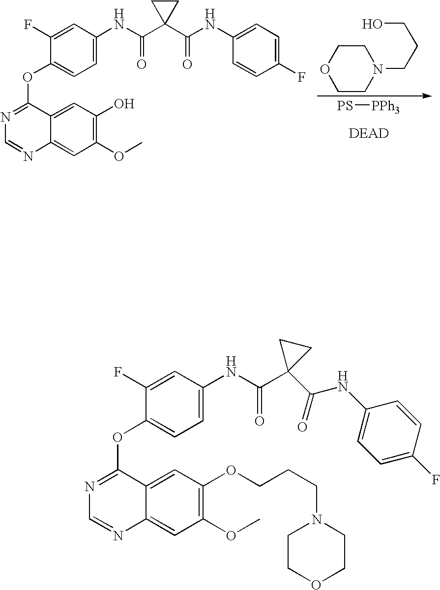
C1(F)=CC(NC(=O)C2(C(NC3=CC=C(F)C=C3)=O)CC2)=CC=C1OC1=NC=NC2=CC(OC)=C(O)C=C21.[PS][PPh3].C1CN(CCCO)CCO1.C1(F)=CC(NC(=O)C2(C(NC3=CC=C(F)C=C3)=O)CC2)=CC=C1OC1=NC=NC2=CC(OC)=C(OCCCN3CCOCC3)C=C21
